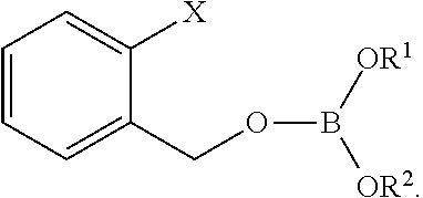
C1=CC=C(COB([OR2])[OR1])C([X])=C1
